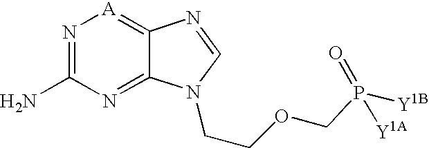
N1=C(N)N=C2C(=[A]1)N=CN2CCOCP(=O)([Y1B])[Y1A]
